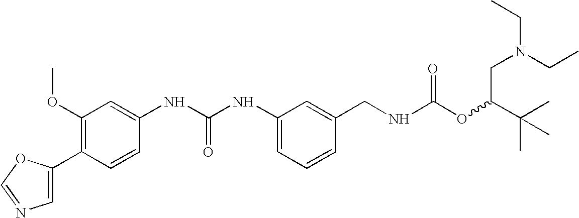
C1(C2=C(OC)C=C(NC(NC3=CC=CC(CNC(OC(C(C)(C)C)CN(CC)CC)=O)=C3)=O)C=C2)=CN=CO1
